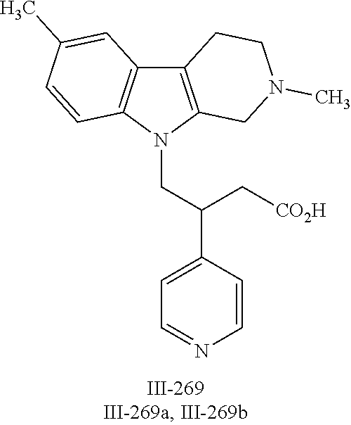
N1(CC(C2=CC=NC=C2)C[CO2H])C2=C(C3=C1C=CC(C)=C3)CCN(C)C2
